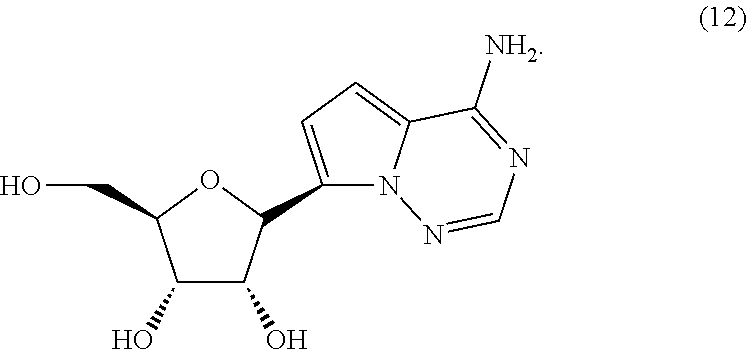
C1(O)C(O)C(C2=CC=C3N2N=CN=C3[NH2])OC1CO
